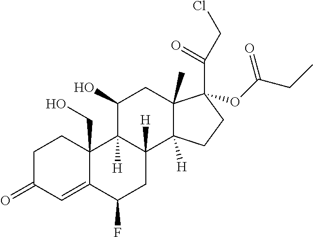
C1(=O)C=C2C(CO)(CC1)C1([H])C([H])(CC2F)C2([H])C(C)(CC1O)C(OC(CC)=O)(C(CCl)=O)CC2
